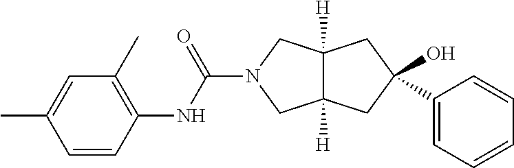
C1=CC(NC(=O)N2CC3([H])C([H])(C2)CC(O)(C2=CC=CC=C2)C3)=C(C)C=C1C
